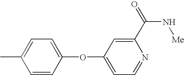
C1=CC(OC2=CC=NC(C(=O)N[Me])=C2)=CC=C1C
